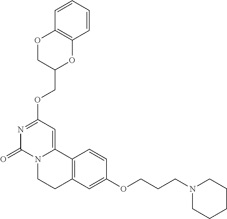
N1=C(OCC2OC3=C(OC2)C=CC=C3)C=C2N(C1=O)CCC1=C2C=CC(OCCCN2CCCCC2)=C1
